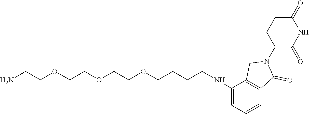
C1=C(NCCCCOCCOCCOCCN)C2=C(C=C1)C(=O)N(C1C(=O)NC(=O)CC1)C2
